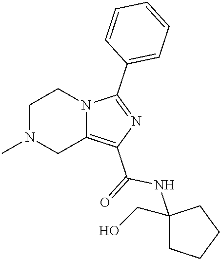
C1N(C)CC2=C(C(=O)NC3(CO)CCCC3)N=C(C3=CC=CC=C3)N2C1
